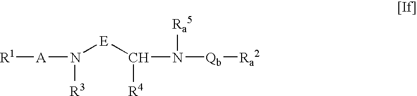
N([E]C(N([Qb][Ra2])[Ra5])[R4])([A][R1])[R3]
